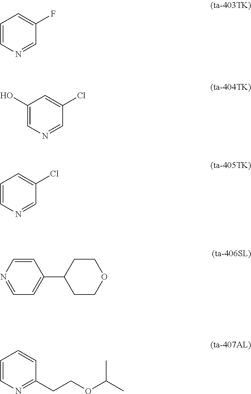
C1=CN=CC(F)=C1.C1(O)=CN=CC(Cl)=C1.C1=CN=CC(Cl)=C1.C1=CN=CC=C1C1CCOCC1.C1=CN=C(CCOC(C)C)C=C1
